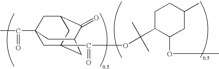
C(=O)(C12CC3(C(=O)OC(C4C(OC)CC(C)CC4)(C)C)CC(C(=O)C(C1)C3)C2)C
